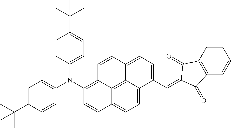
C1=C2C3=C4C(=C1)C=CC(N(C1=CC=C(C(C)(C)C)C=C1)C1=CC=C(C(C)(C)C)C=C1)=C4C=CC3=CC=C2C=C1C(=O)C2=C(C=CC=C2)C1=O
